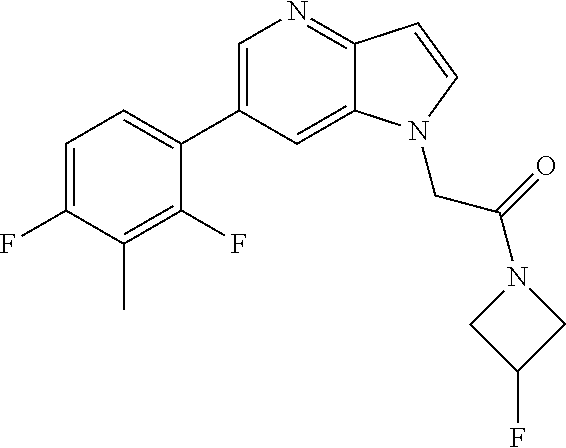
C1=C(F)C(C)=C(F)C(C2=CN=C3C(=C2)N(CC(=O)N2CC(F)C2)C=C3)=C1
